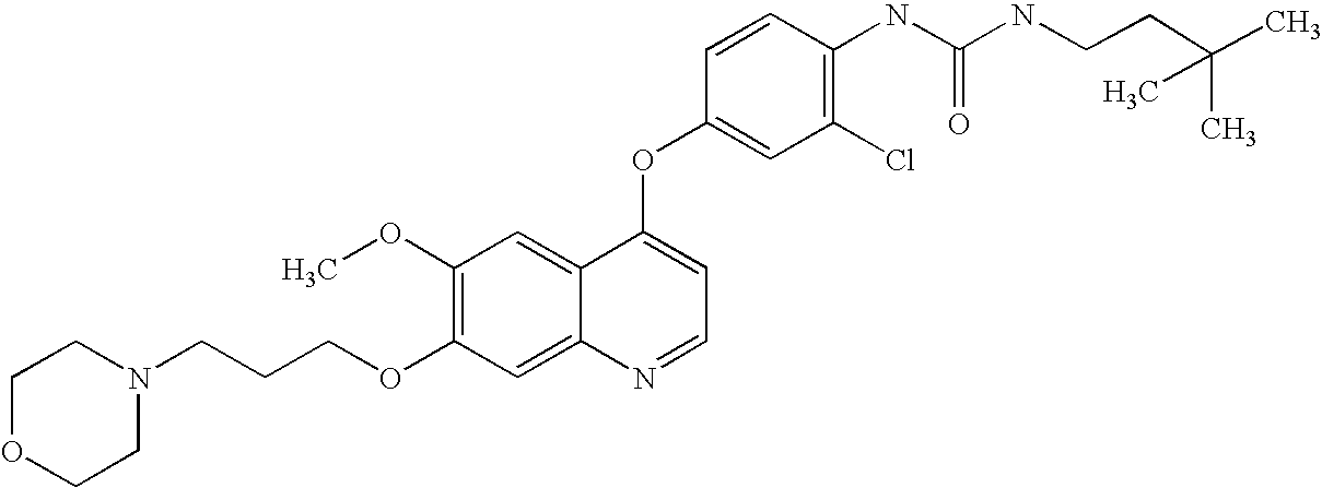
C1=CC(OC2=CC=NC3=CC(OCCCN4CCOCC4)=C(OC)C=C23)=CC(Cl)=C1NC(=O)NCCC(C)(C)C
